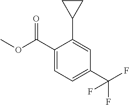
C1(C(OC)=O)=CC=C(C(F)(F)F)C=C1C1CC1
